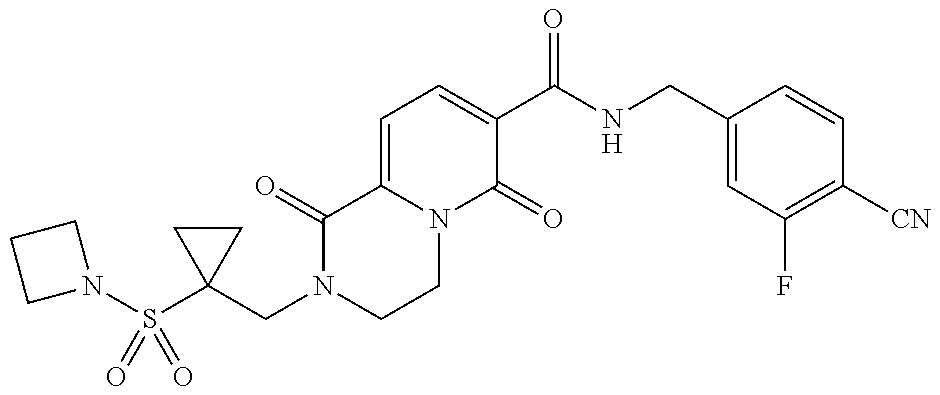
N1(S(C2(CN3CCN4C(=CC=C(C(NCC5=CC(F)=C([CN])C=C5)=O)C4=O)C3=O)CC2)(=O)=O)CCC1
